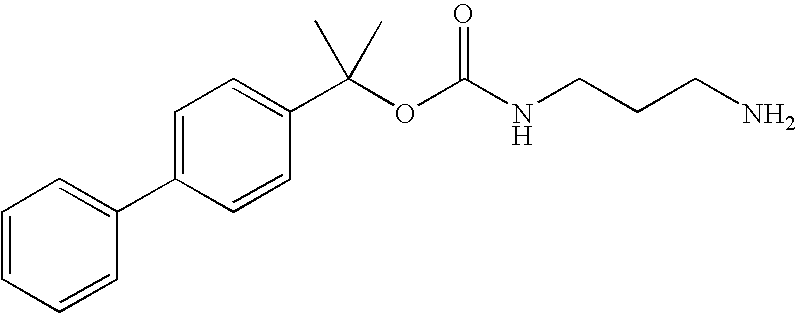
C1=CC=CC(C2=CC=C(C(OC(NCCCN)=O)(C)C)C=C2)=C1
